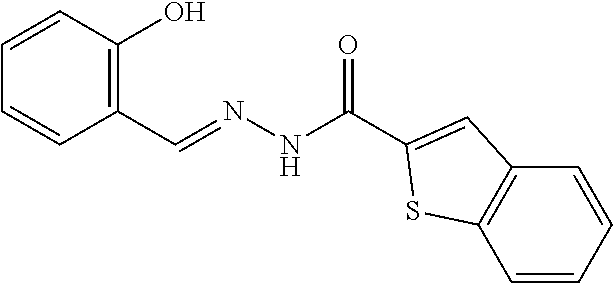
C1=CC(O)=C(C=NNC(=O)C2=CC3=C(C=CC=C3)S2)C=C1
